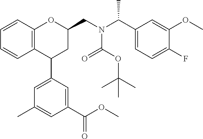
C12=C(C=CC=C1)OC(CN(C(C1=CC=C(F)C(OC)=C1)C)C(OC(C)(C)C)=O)CC2C1=CC(C)=CC(C(OC)=O)=C1
